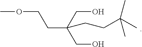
COCCC(CO)(CO)CCC(C)(C)C
